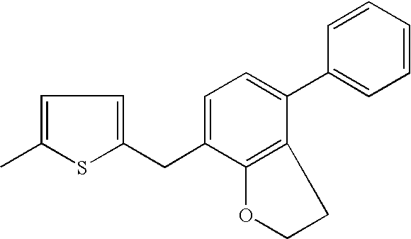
C1=C(C)SC(CC2=CC=C(C3=CC=CC=C3)C3=C2OCC3)=C1
